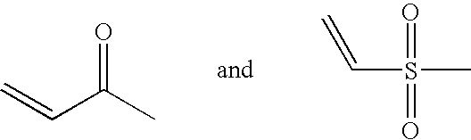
O=C(C)C=C.S(C=C)(=O)(=O)C
